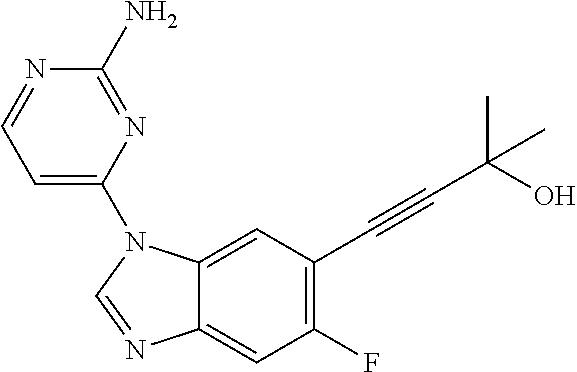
C1=C(N2C3=CC(C#CC(C)(C)O)=C(F)C=C3N=C2)N=C(N)N=C1
